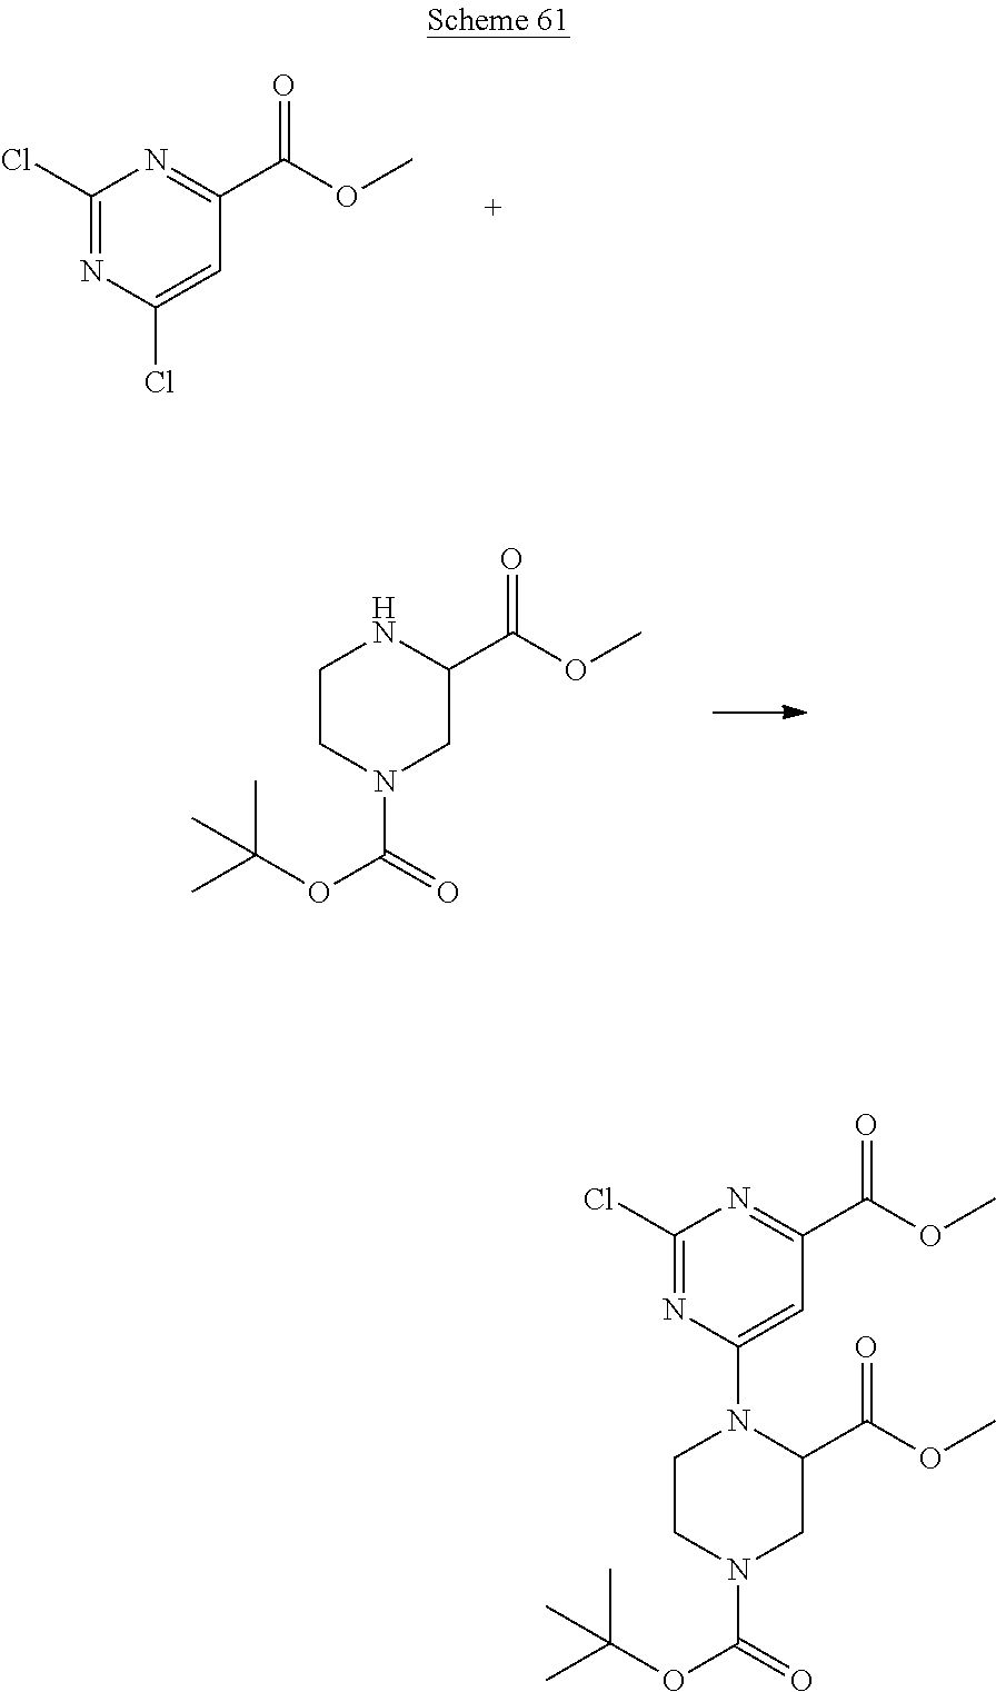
C1(Cl)=NC(Cl)=CC(C(OC)=O)=N1.C1CN(C(=O)OC(C)(C)C)CC(C(OC)=O)N1.C1(Cl)=NC(N2CCN(C(=O)OC(C)(C)C)CC2C(OC)=O)=CC(C(OC)=O)=N1
